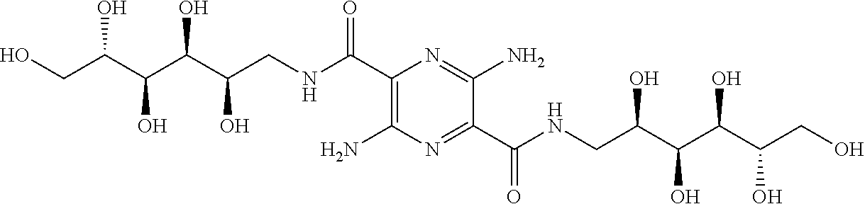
C1(N)=C(C(NCC(C(C(C(CO)O)O)O)O)=O)N=C(N)C(C(NCC(C(C(C(CO)O)O)O)O)=O)=N1
